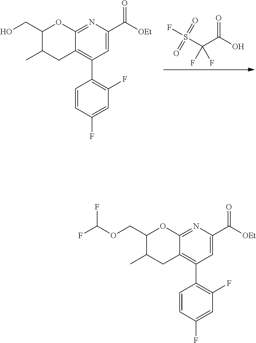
FS(C(C(O)=O)(F)F)(=O)=O.C12=NC(C(=O)[OEt])=CC(C3=C(F)C=C(F)C=C3)=C1CC(C)C(CO)O2.C12=NC(C(=O)[OEt])=CC(C3=C(F)C=C(F)C=C3)=C1CC(C)C(COC(F)F)O2
